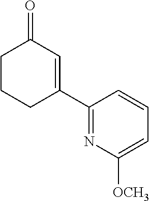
C1CCC(C2=NC([OCH3])=CC=C2)=CC1=O
